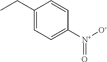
CCC1=CC=C([N+]([O-])=O)C=C1
